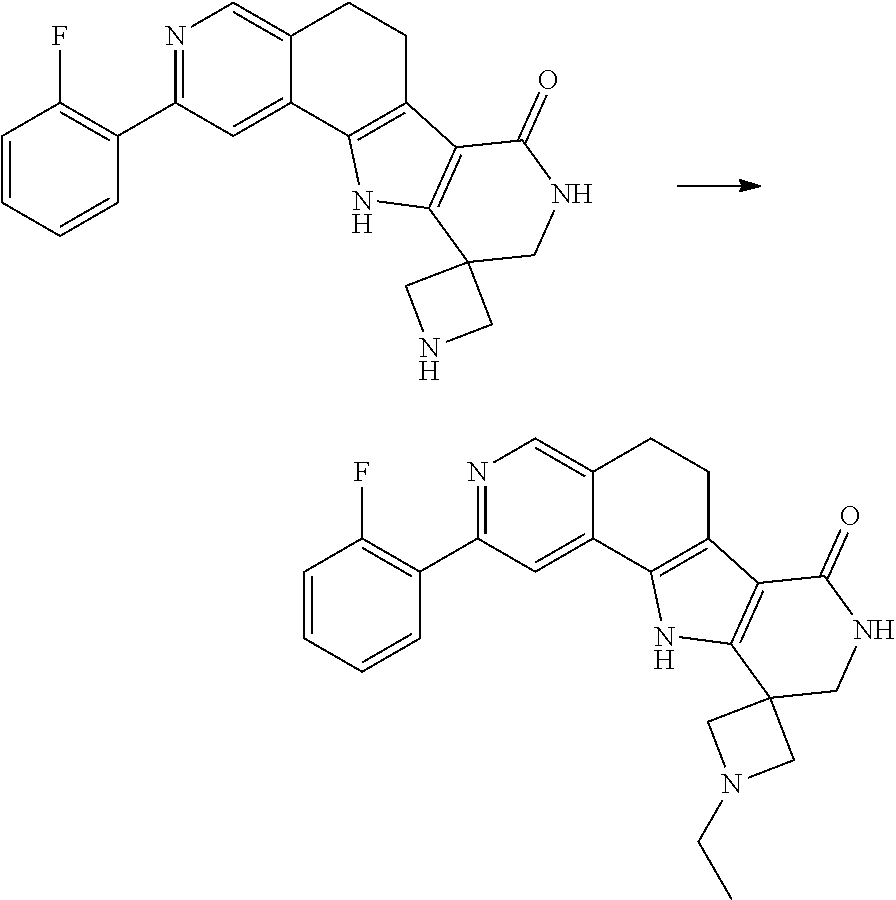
N1=C(C2=C(F)C=CC=C2)C=C2C(=C1)CCC1=C2NC2=C1C(=O)NCC21CNC1.N1=C(C2=C(F)C=CC=C2)C=C2C(=C1)CCC1=C2NC2=C1C(=O)NCC21CN(CC)C1
